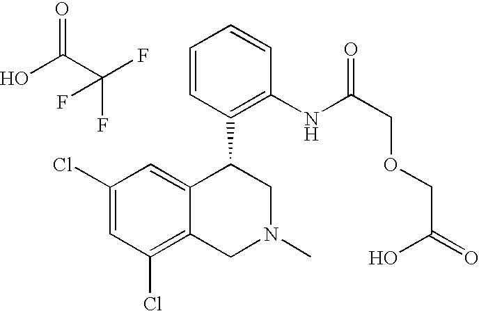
C1(Cl)=CC(Cl)=C2C(=C1)C(C1=C(NC(COCC(O)=O)=O)C=CC=C1)CN(C)C2.OC(=O)C(F)(F)F
